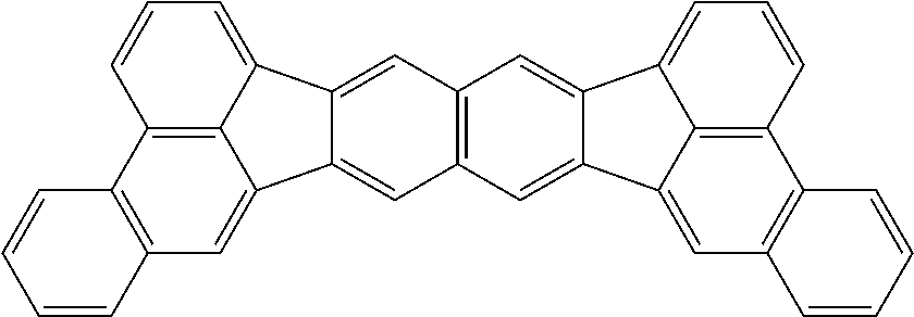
C12=C3C(=CC=C1)C1=CC4=C(C=C1C3=CC1=C2C=CC=C1)C=C1C(=C4)C2=CC=CC3=C2C1=CC1=C3C=CC=C1
